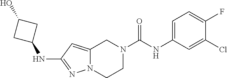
N(C1=NN2C(=C1)CN(C(NC1=CC=C(F)C(Cl)=C1)=O)CC2)C1CC(O)C1
